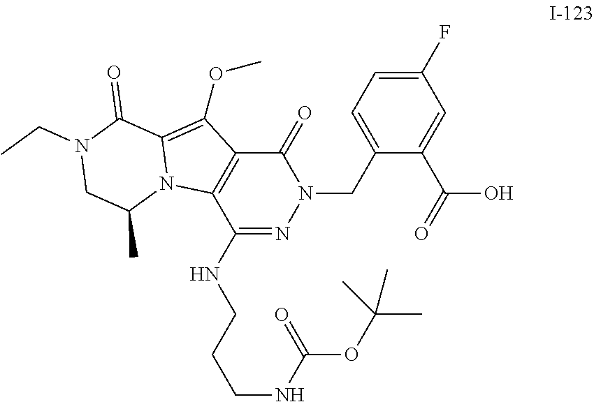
C1=C(CN2C(=O)C3=C(C(NCCCNC(OC(C)(C)C)=O)=N2)N2C(=C3OC)C(=O)N(CC)CC2C)C(C(=O)O)=CC(F)=C1
